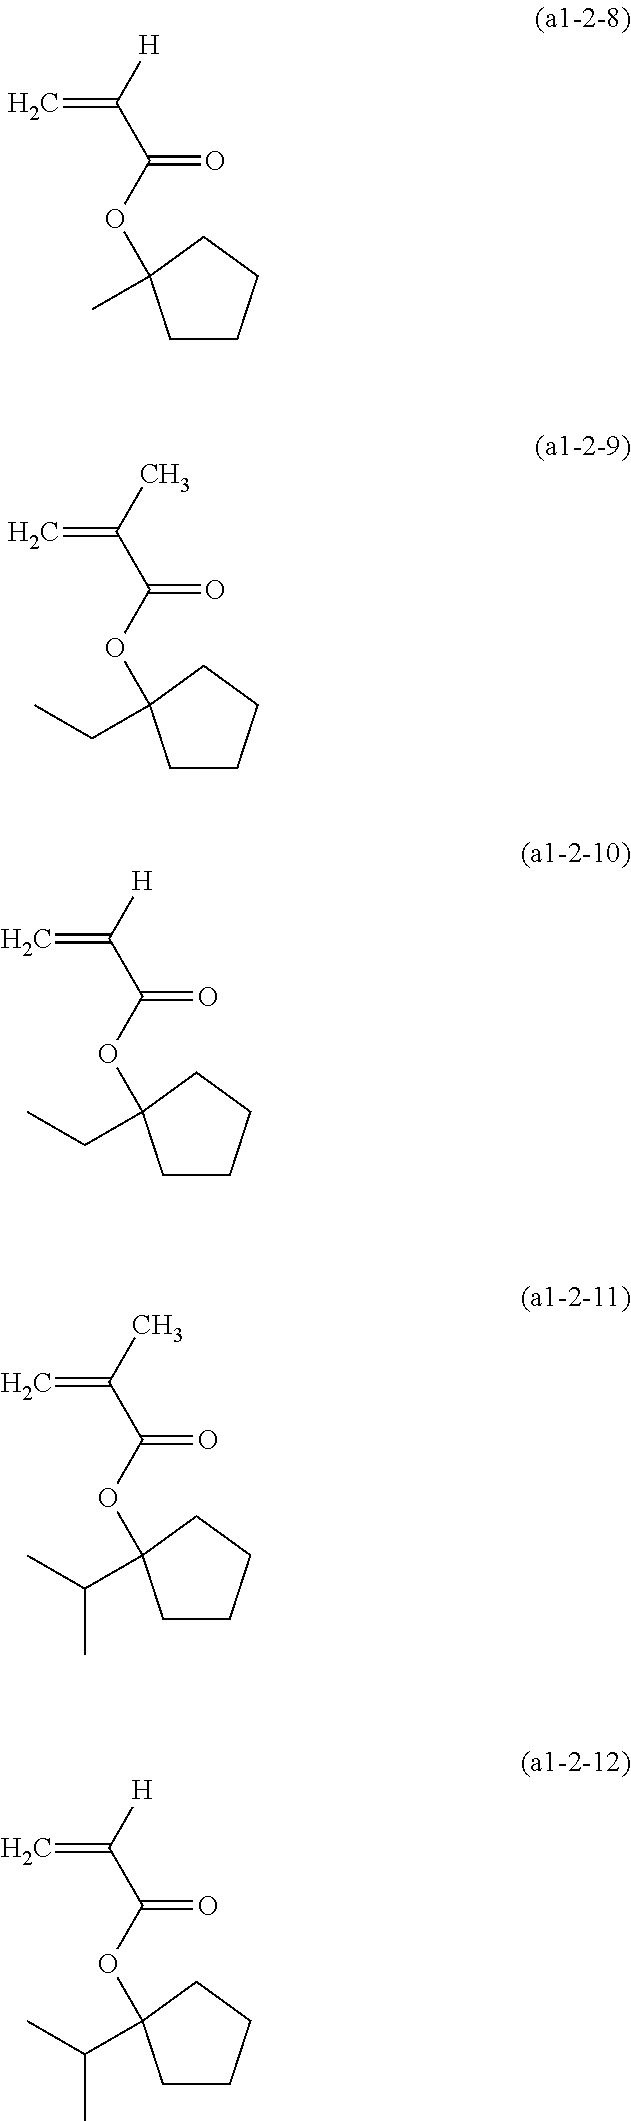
C1CCCC1(C)OC(C([H])=C)=O.C1CCCC1(CC)OC(C(C)=C)=O.C1CCCC1(CC)OC(C([H])=C)=O.C1CCCC1(C(C)C)OC(C(C)=C)=O.C1CCCC1(C(C)C)OC(C([H])=C)=O
